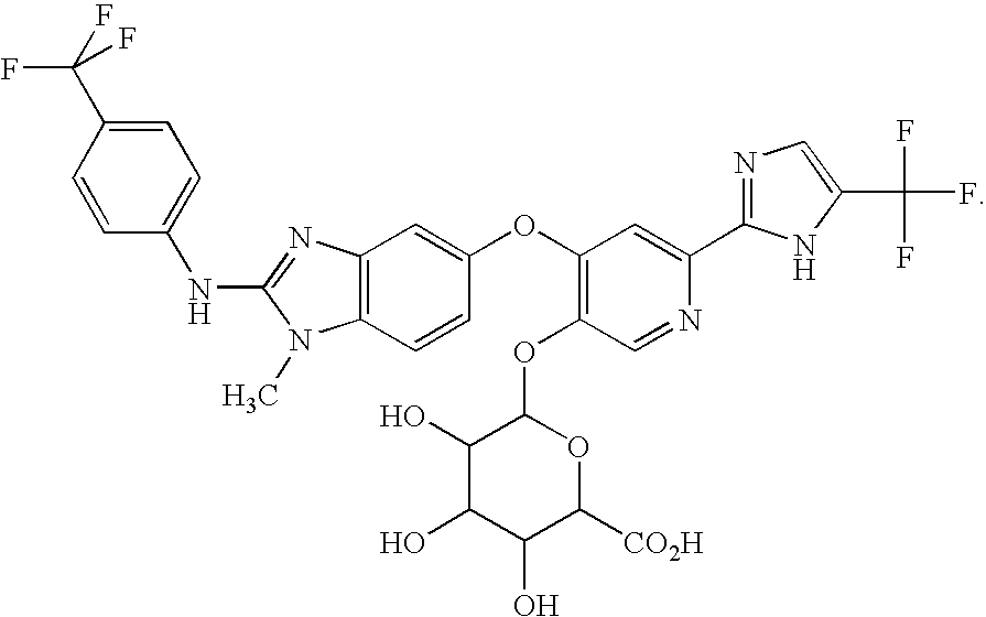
C1=C(C(F)(F)F)C=CC(NC2=NC3=C(N2C)C=CC(OC2=C(OC4C(O)C(O)C(O)C([CO2H])O4)C=NC(C4=NC=C(C(F)(F)F)N4)=C2)=C3)=C1
